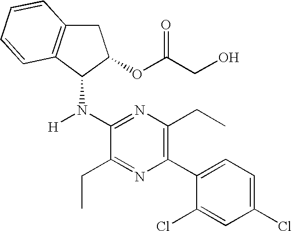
C1(N(C2C3=C(CC2OC(CO)=O)C=CC=C3)[H])=NC(CC)=C(C2=CC=C(Cl)C=C2Cl)N=C1CC
